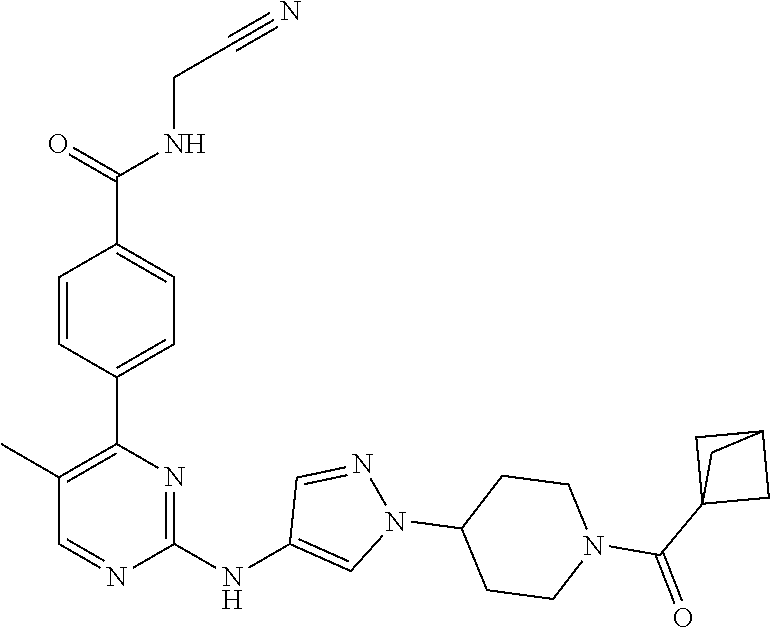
C1(C2=C(C)C=NC(NC3=CN(C4CCN(C(C56CC(C5)C6)=O)CC4)N=C3)=N2)=CC=C(C(NCC#N)=O)C=C1
